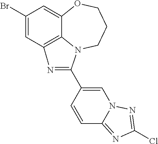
C1(Br)=CC2=C3C(=C1)OCCCN3C(C1=CN3C(=NC(Cl)=N3)C=C1)=N2
